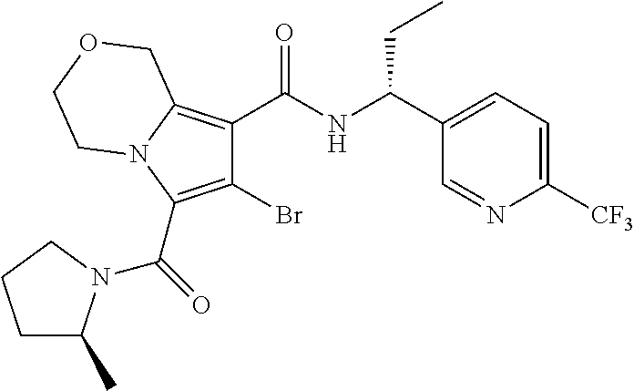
C1(Br)=C(C(=O)N2C(C)CCC2)N2C(=C1C(NC(C1=CC=C([CF3])N=C1)CC)=O)COCC2
